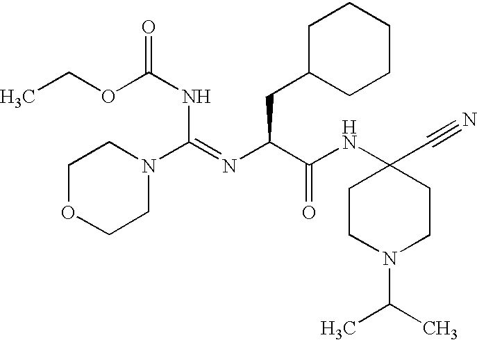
C1OCCN(C(=NC(C(NC2(C#N)CCN(C(C)C)CC2)=O)CC2CCCCC2)NC(OCC)=O)C1
